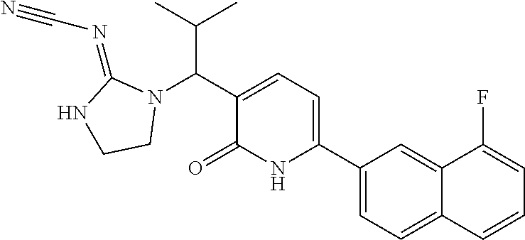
C1(C2=CC=C(C(N3C(=NC#N)NCC3)C(C)C)C(=O)N2)=CC=C2C(=C1)C(F)=CC=C2
